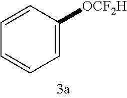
C1=CC([OCF2H])=CC=C1
